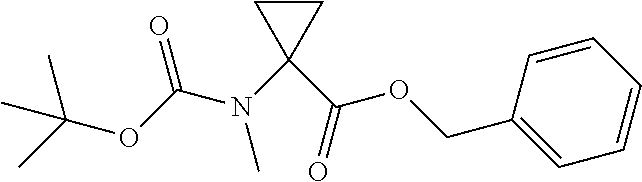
N(C(OC(C)(C)C)=O)(C1(C(OCC2=CC=CC=C2)=O)CC1)C
